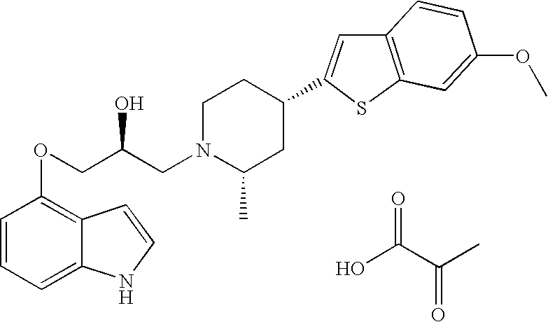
OC(C(C)=O)=O.C1=CC=C2C(=C1OCC(CN1C(C)CC(C3=CC4=C(S3)C=C(OC)C=C4)CC1)O)C=CN2
